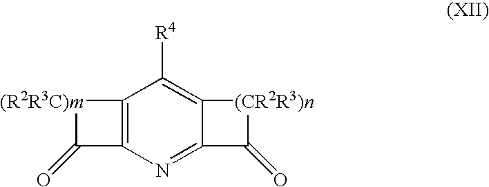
C12=C(N=C3C(=C1[R4])[(CR2R3)n]C3=O)C(=O)[(R2R3C)m]2
